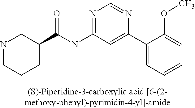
N1CCCC(C(NC2=NC=NC(C3=CC=CC=C3OC)=C2)=O)C1
